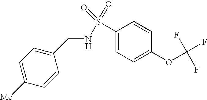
C(C1=CC=C([Me])C=C1)NS(C1=CC=C(OC(F)(F)F)C=C1)(=O)=O
